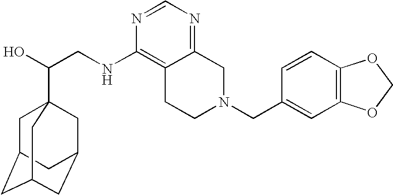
C(CNC1=C2C(=NC=N1)CN(CC1=CC3=C(C=C1)OCO3)CC2)(O)C12CC3CC(CC(C1)C3)C2
